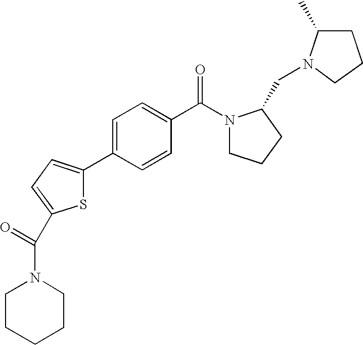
C1=CC(C2=CC=C(C(N3CCCCC3)=O)S2)=CC=C1C(N1CCCC1CN1C(C)CCC1)=O
